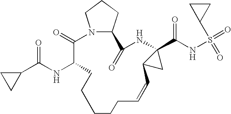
N12C(CCC1)C(=O)NC1(C(NS(=O)(C3CC3)=O)=O)C(C1)C=CCCCCCC(NC(C1CC1)=O)C2=O
